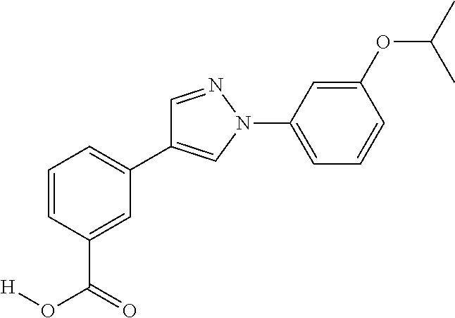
C1=CC(C(O[H])=O)=CC(C2=CN(C3=CC=CC(OC(C)C)=C3)N=C2)=C1
